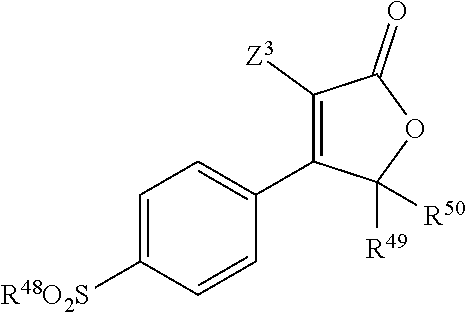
C1=C([R48O2S])C=CC(C2=C([Z3])C(=O)OC2([R49])[R50])=C1
